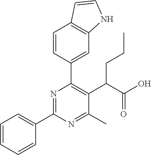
C1=CC=CC(C2=NC(C3=CC4=C(C=C3)C=CN4)=C(C(C(O)=O)CCC)C(C)=N2)=C1
